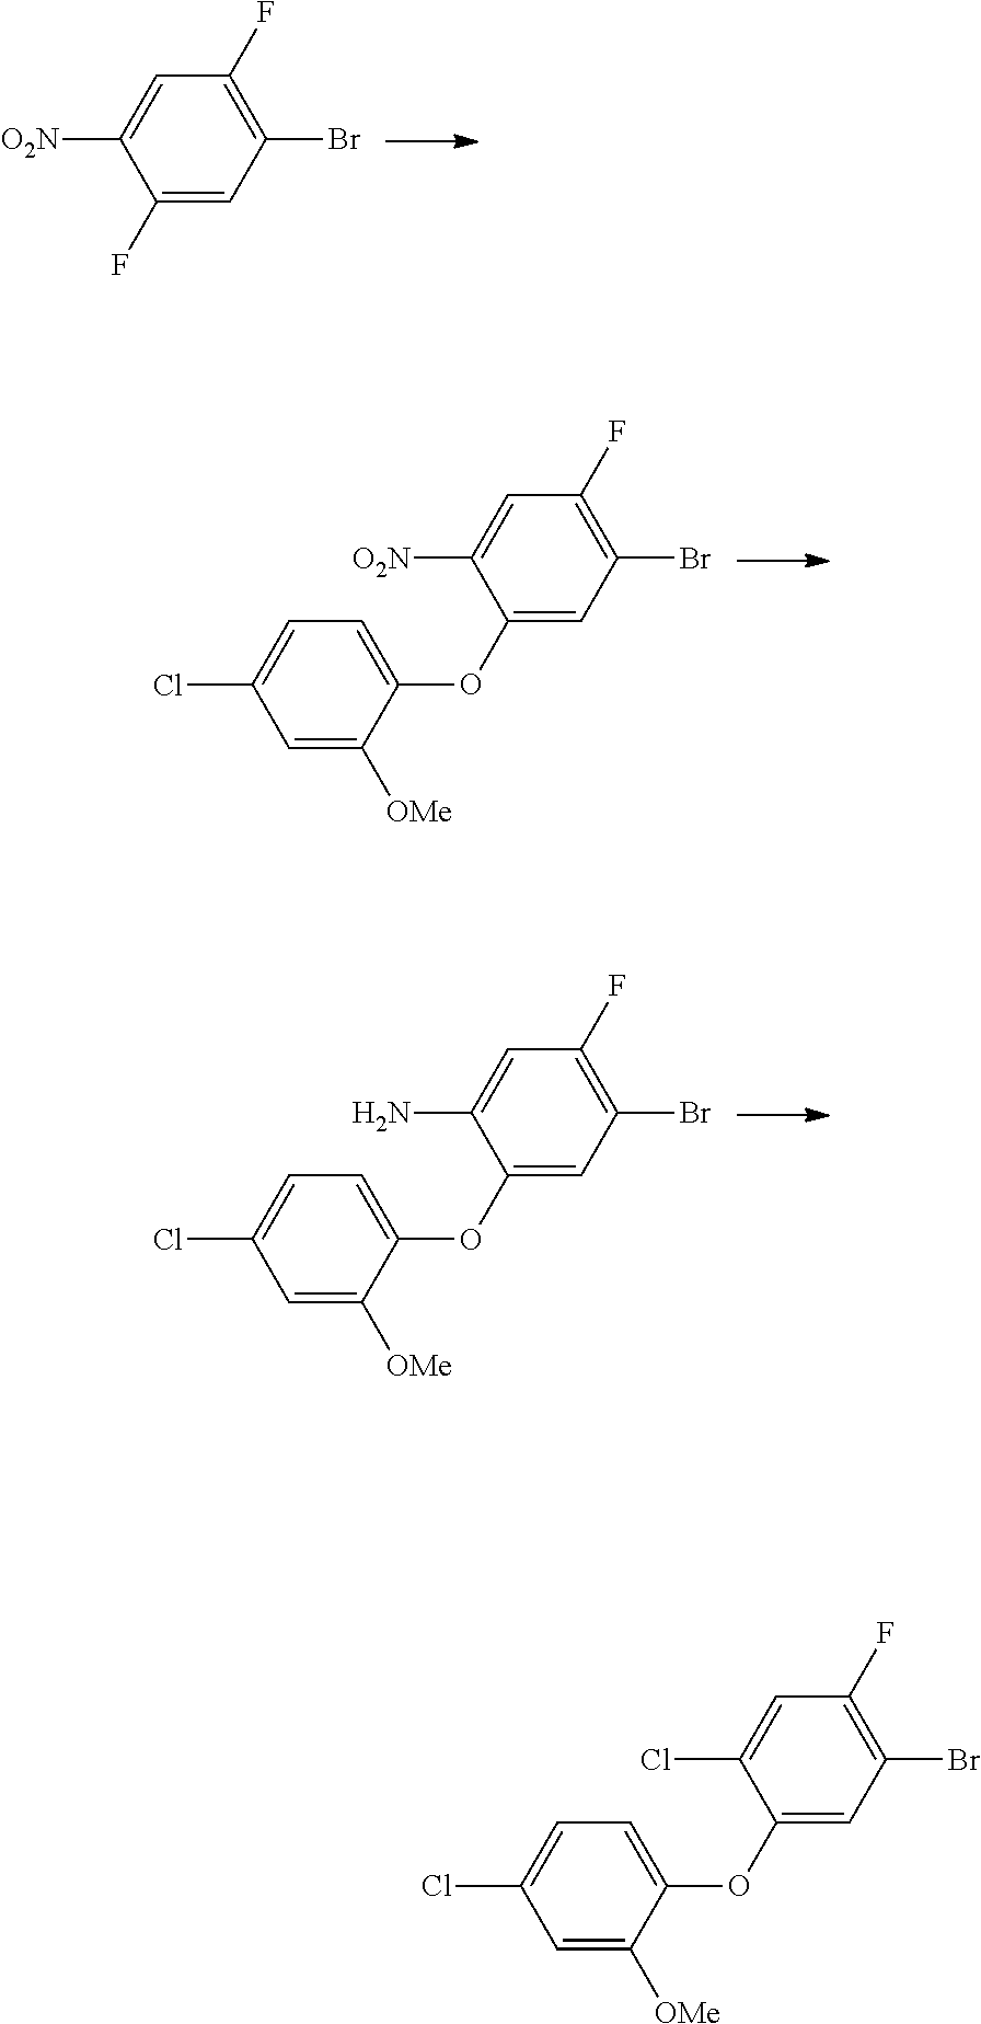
C1=C([O2N])C(OC2=CC=C(Cl)C=C2[OMe])=CC(Br)=C1F.C1=C(N)C(OC2=CC=C(Cl)C=C2[OMe])=CC(Br)=C1F.C1=C([O2N])C(F)=CC(Br)=C1F.C1=C(Cl)C(OC2=CC=C(Cl)C=C2[OMe])=CC(Br)=C1F
